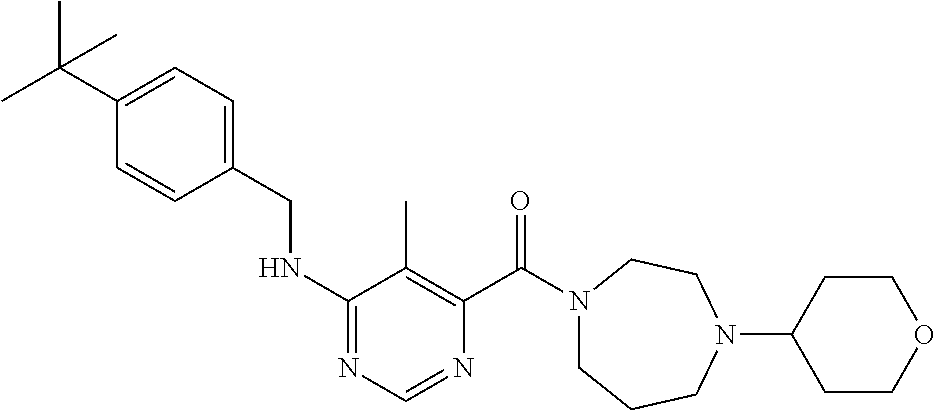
C1(CNC2=NC=NC(C(N3CCCN(C4CCOCC4)CC3)=O)=C2C)=CC=C(C(C)(C)C)C=C1
